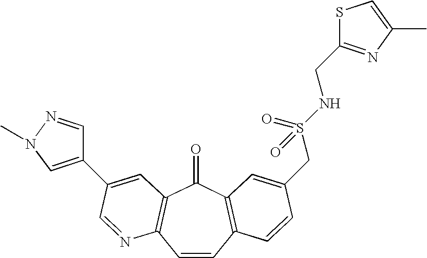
C1=CC2=C(C(=O)C3=C1N=CC(C1=CN(C)N=C1)=C3)C=C(CS(NCC1=NC(C)=CS1)(=O)=O)C=C2
